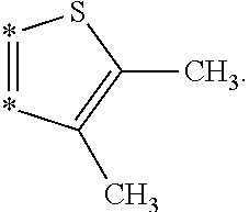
*1=*C(C)=C(C)S1
